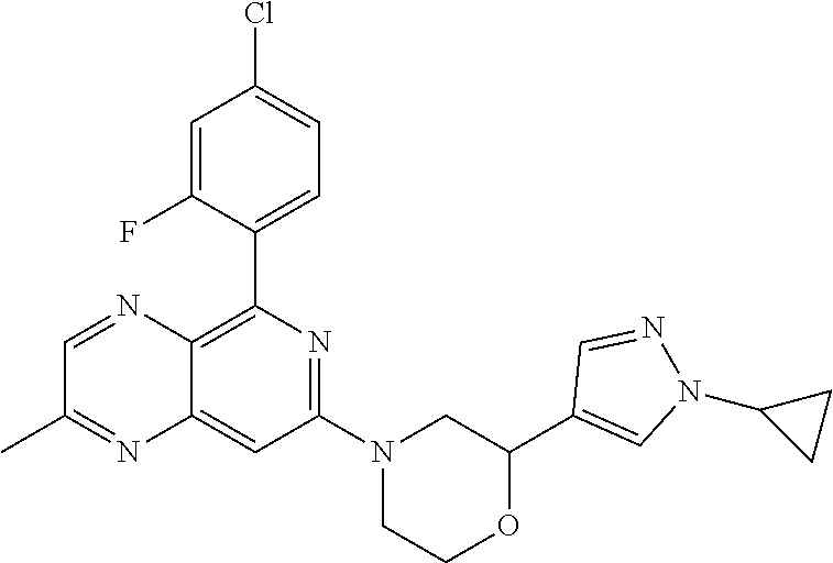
C1(C2=C3C(=CC(N4CCOC(C5=CN(C6CC6)N=C5)C4)=N2)N=C(C)C=N3)=CC=C(Cl)C=C1F
